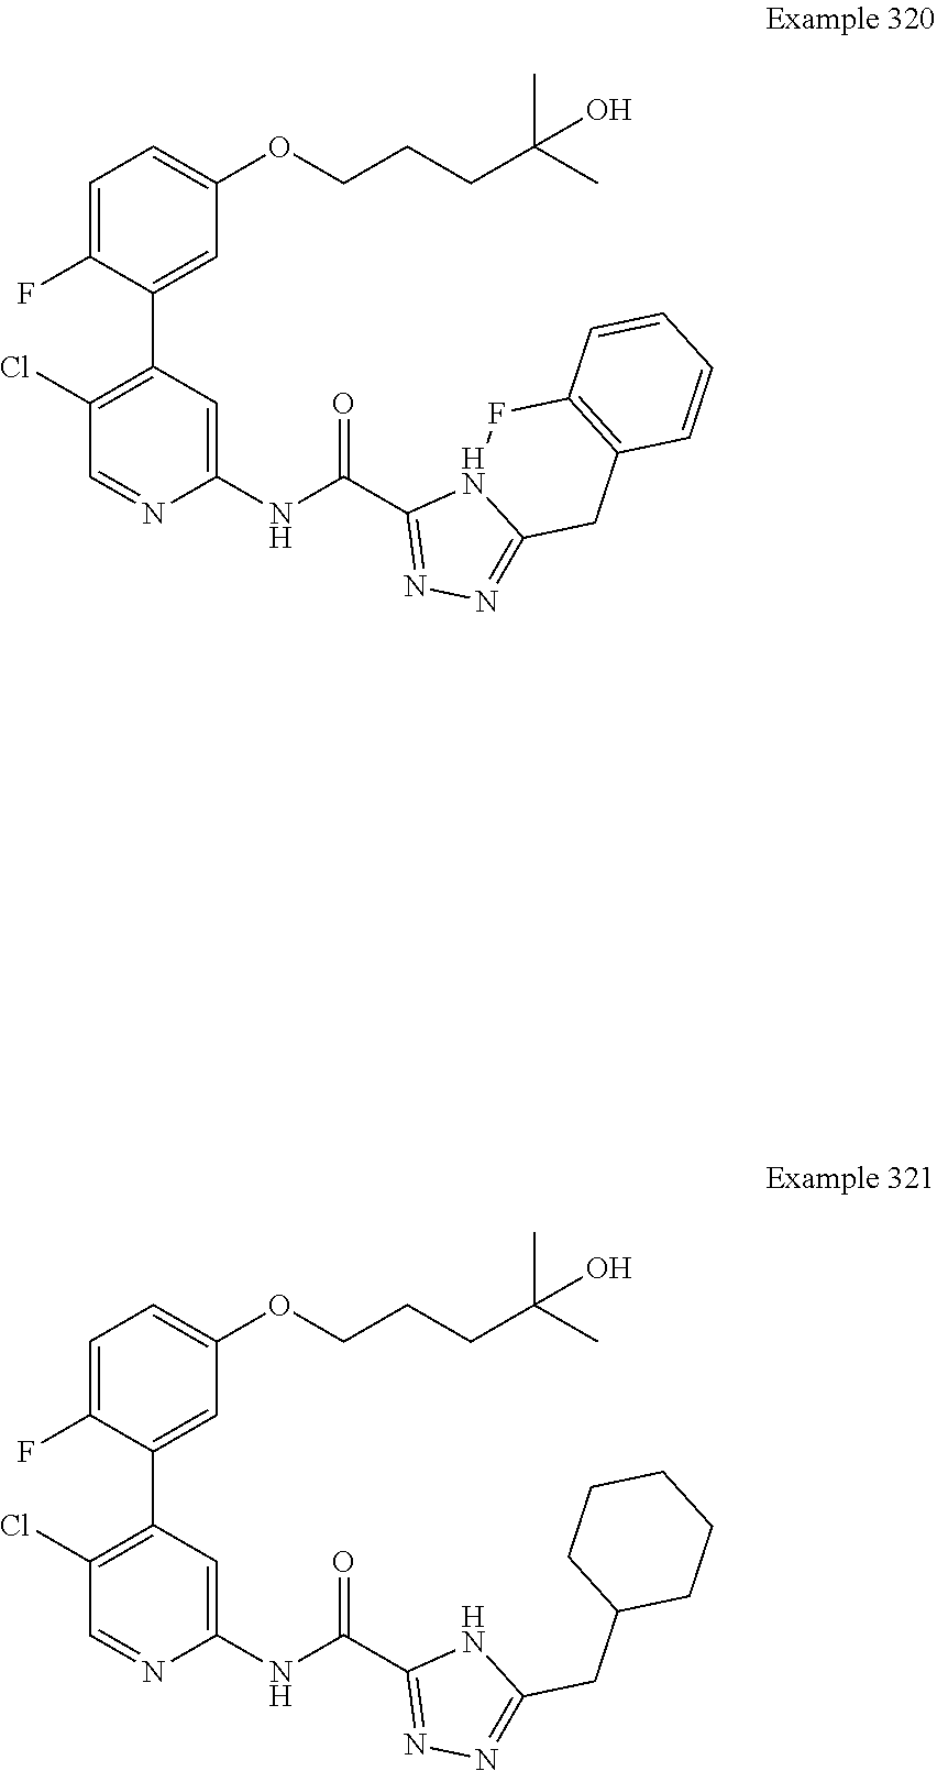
C1(Cl)=C(C2=CC(OCCCC(C)(C)O)=CC=C2F)C=C(NC(=O)C2=NN=C3N2FC2=C(C3)C=CC=C2)N=C1.C1(Cl)=C(C2=CC(OCCCC(C)(C)O)=CC=C2F)C=C(NC(=O)C2=NN=C(CC3CCCCC3)N2)N=C1
